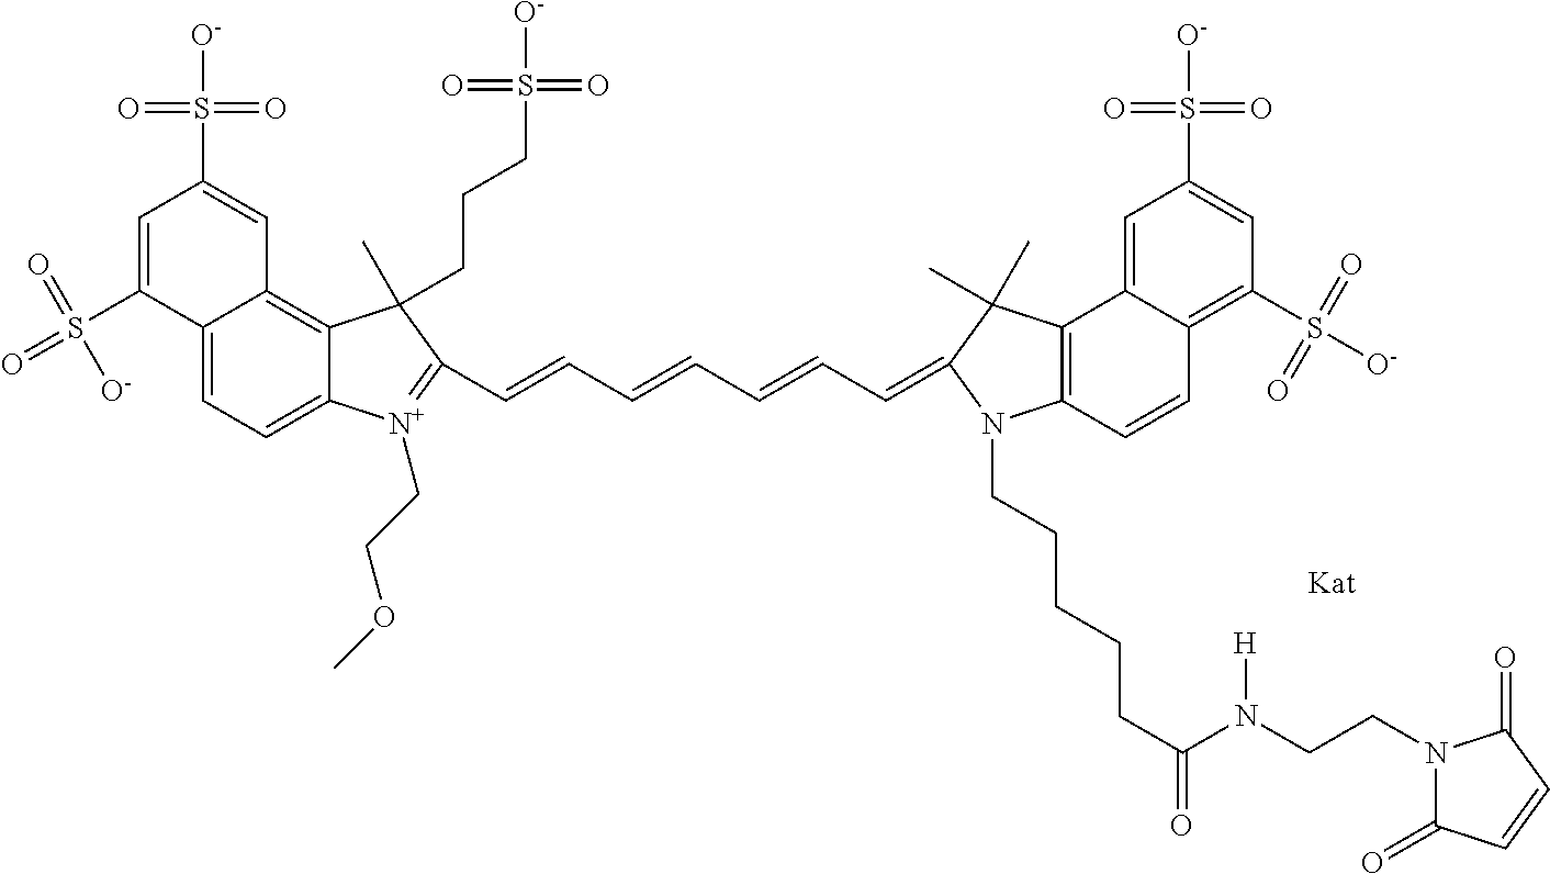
C1=C(S([O-])(=O)=O)C2=CC=C3C(=C2C=C1S(=O)(=O)[O-])C(CCCS(=O)(=O)[O-])(C)C(C=CC=CC=CC=C1C(C)(C)C2=C(C=CC4=C(S([O-])(=O)=O)C=C(S(=O)(=O)[O-])C=C42)N1CCCCCC(=O)N(CCN1C(=O)C=CC1=O)[H])=[N+]3CCOC
